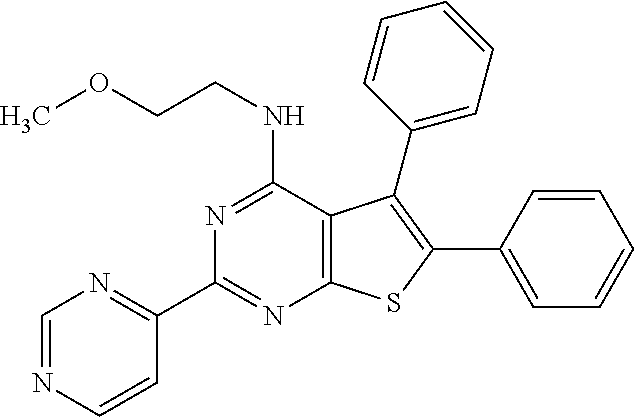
N1=C(NCCOC)C2=C(N=C1C1=NC=NC=C1)SC(C1=CC=CC=C1)=C2C1=CC=CC=C1
